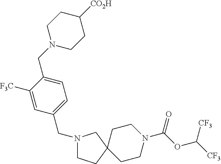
C1([F3C])=CC(CN2CCC3(CCN(C(OC([CF3])[CF3])=O)CC3)C2)=CC=C1CN1CCC([CO2H])CC1
